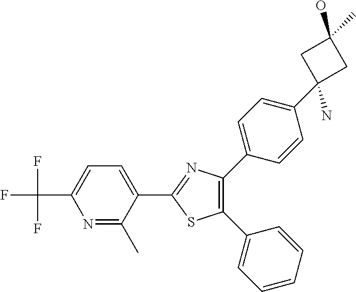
N1=C(C2=CC=C(C(F)(F)F)N=C2C)SC(C2=CC=CC=C2)=C1C1=CC=C(C2(N)CC(O)(C)C2)C=C1
